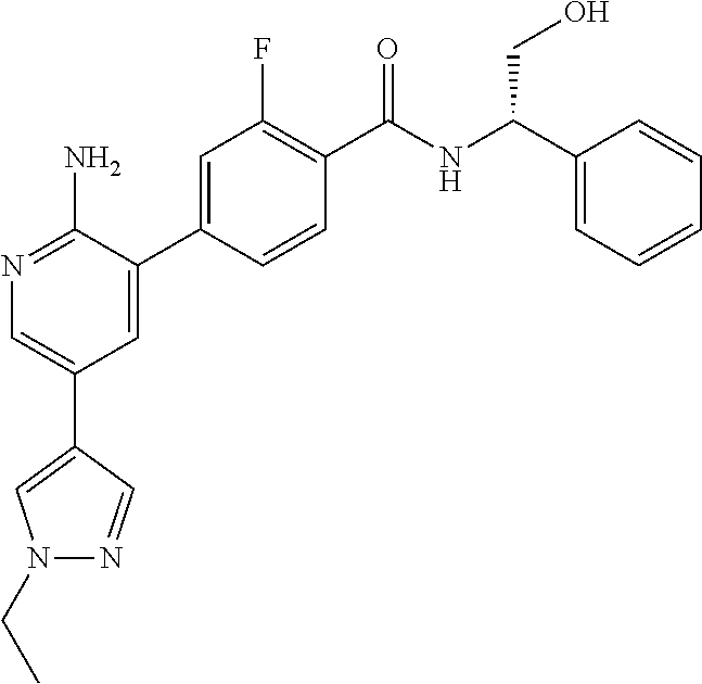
N1=C(N)C(C2=CC(F)=C(C(NC(C3=CC=CC=C3)CO)=O)C=C2)=CC(C2=CN(CC)N=C2)=C1
